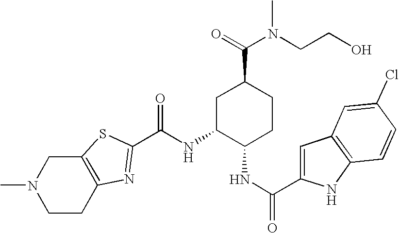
C12=C(CCN(C)C1)N=C(C(NC1C(NC(C3=CC4=C(N3)C=CC(Cl)=C4)=O)CCC(C(=O)N(CCO)C)C1)=O)S2
